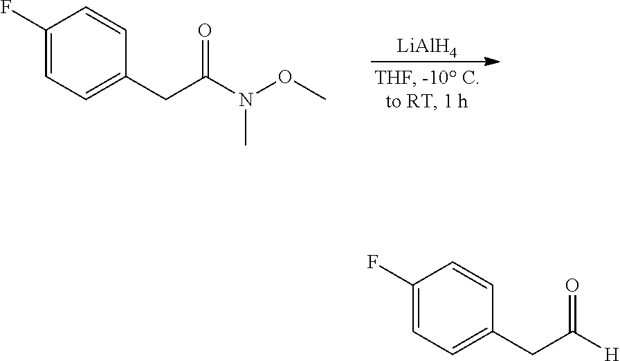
C1(F)=CC=C(CC(=O)N(C)OC)C=C1.[LiAlH4].C1(F)=CC=C(CC(=O)[H])C=C1
